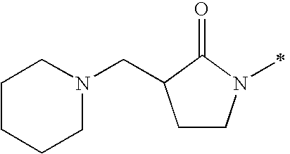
C1CN(C)C(=O)C1CN1CCCCC1
